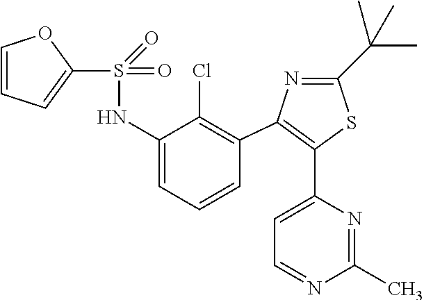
S(=O)(=O)(NC1=CC=CC(C2=C(C3=CC=NC(C)=N3)SC(C(C)(C)C)=N2)=C1Cl)C1=CC=CO1
